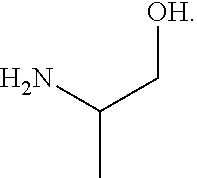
C(C)(N)C[OH]
